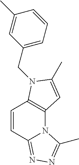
C1=CC2=NN=C(C)N2C2=C1N(CC1=CC=CC(C)=C1)C(C)=C2
